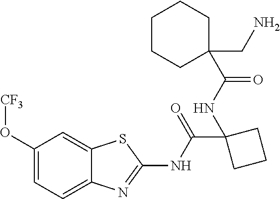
C1(O[CF3])=CC=C2C(=C1)SC(NC(C1(NC(C3(CN)CCCCC3)=O)CCC1)=O)=N2
